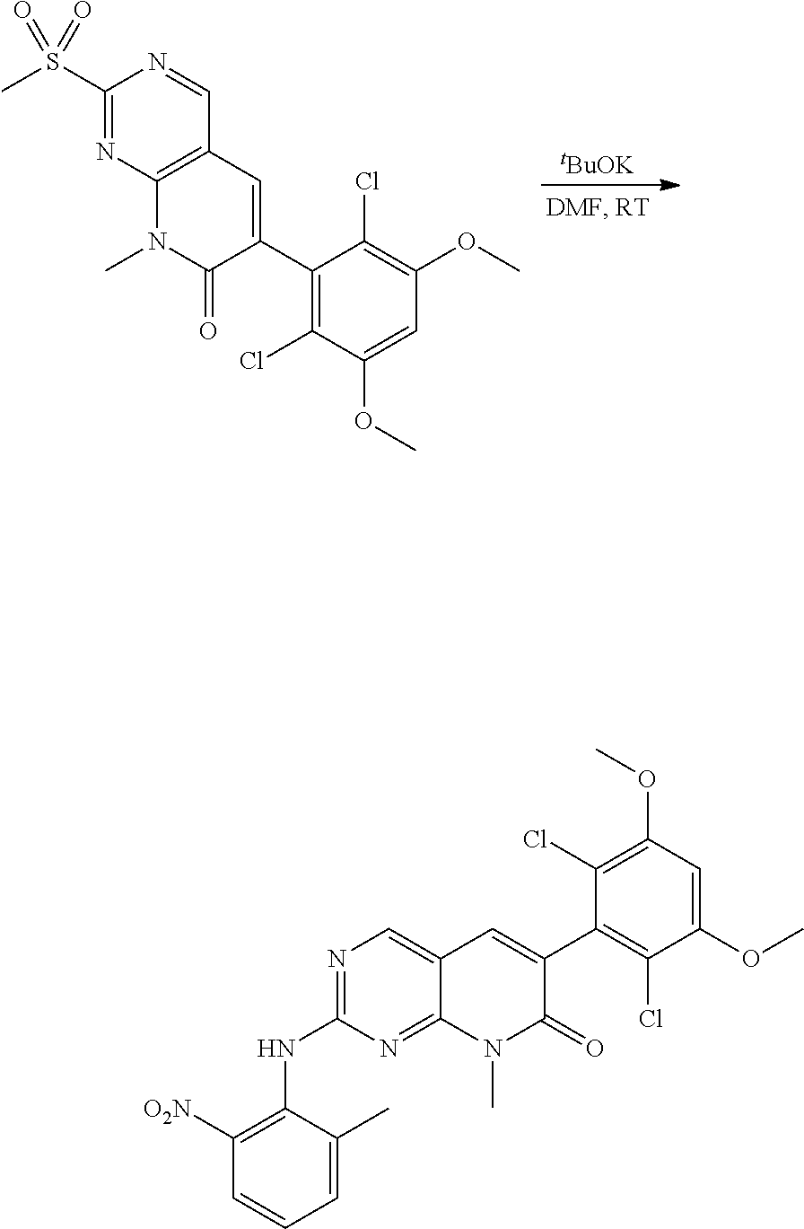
[tBuOK].C1(S(=O)(=O)C)=NC2=C(C=N1)C=C(C1=C(Cl)C(OC)=CC(OC)=C1Cl)C(=O)N2C.C1=C(C)C(NC2=NC=C3C(=N2)N(C)C(=O)C(C2=C(Cl)C(OC)=CC(OC)=C2Cl)=C3)=C([O2N])C=C1
